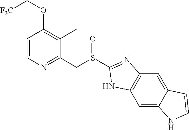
C1=CN=C(CS(C2=NC3=C(C=C4C(=C3)C=CN4)N2)=O)C(C)=C1OC[F3C]
